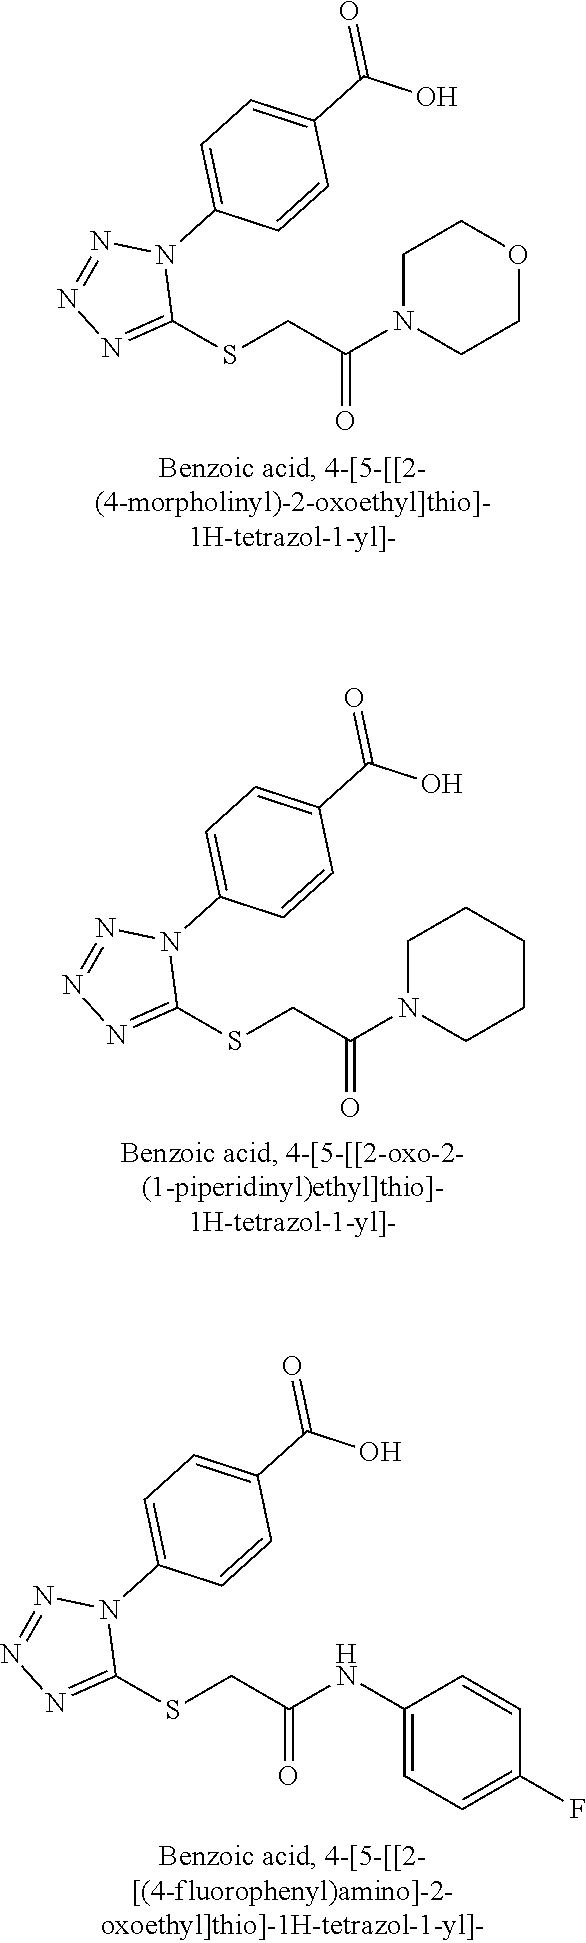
N1(C(CSC2=NN=NN2C2=CC=C(C(O)=O)C=C2)=O)CCOCC1.N1(C(CSC2=NN=NN2C2=CC=C(C(O)=O)C=C2)=O)CCCCC1.C1(NC(CSC2=NN=NN2C2=CC=C(C(O)=O)C=C2)=O)=CC=C(F)C=C1
